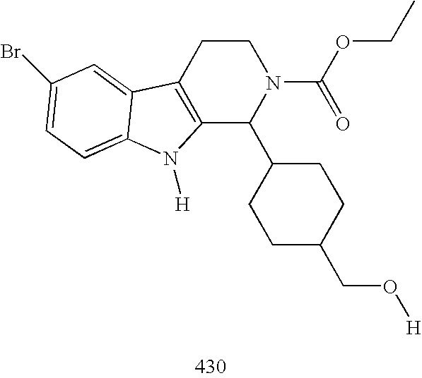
C12=C(CCN(C(OCC)=O)C1C1CCC(CO[H])CC1)C1=CC(Br)=CC=C1N2[H]
